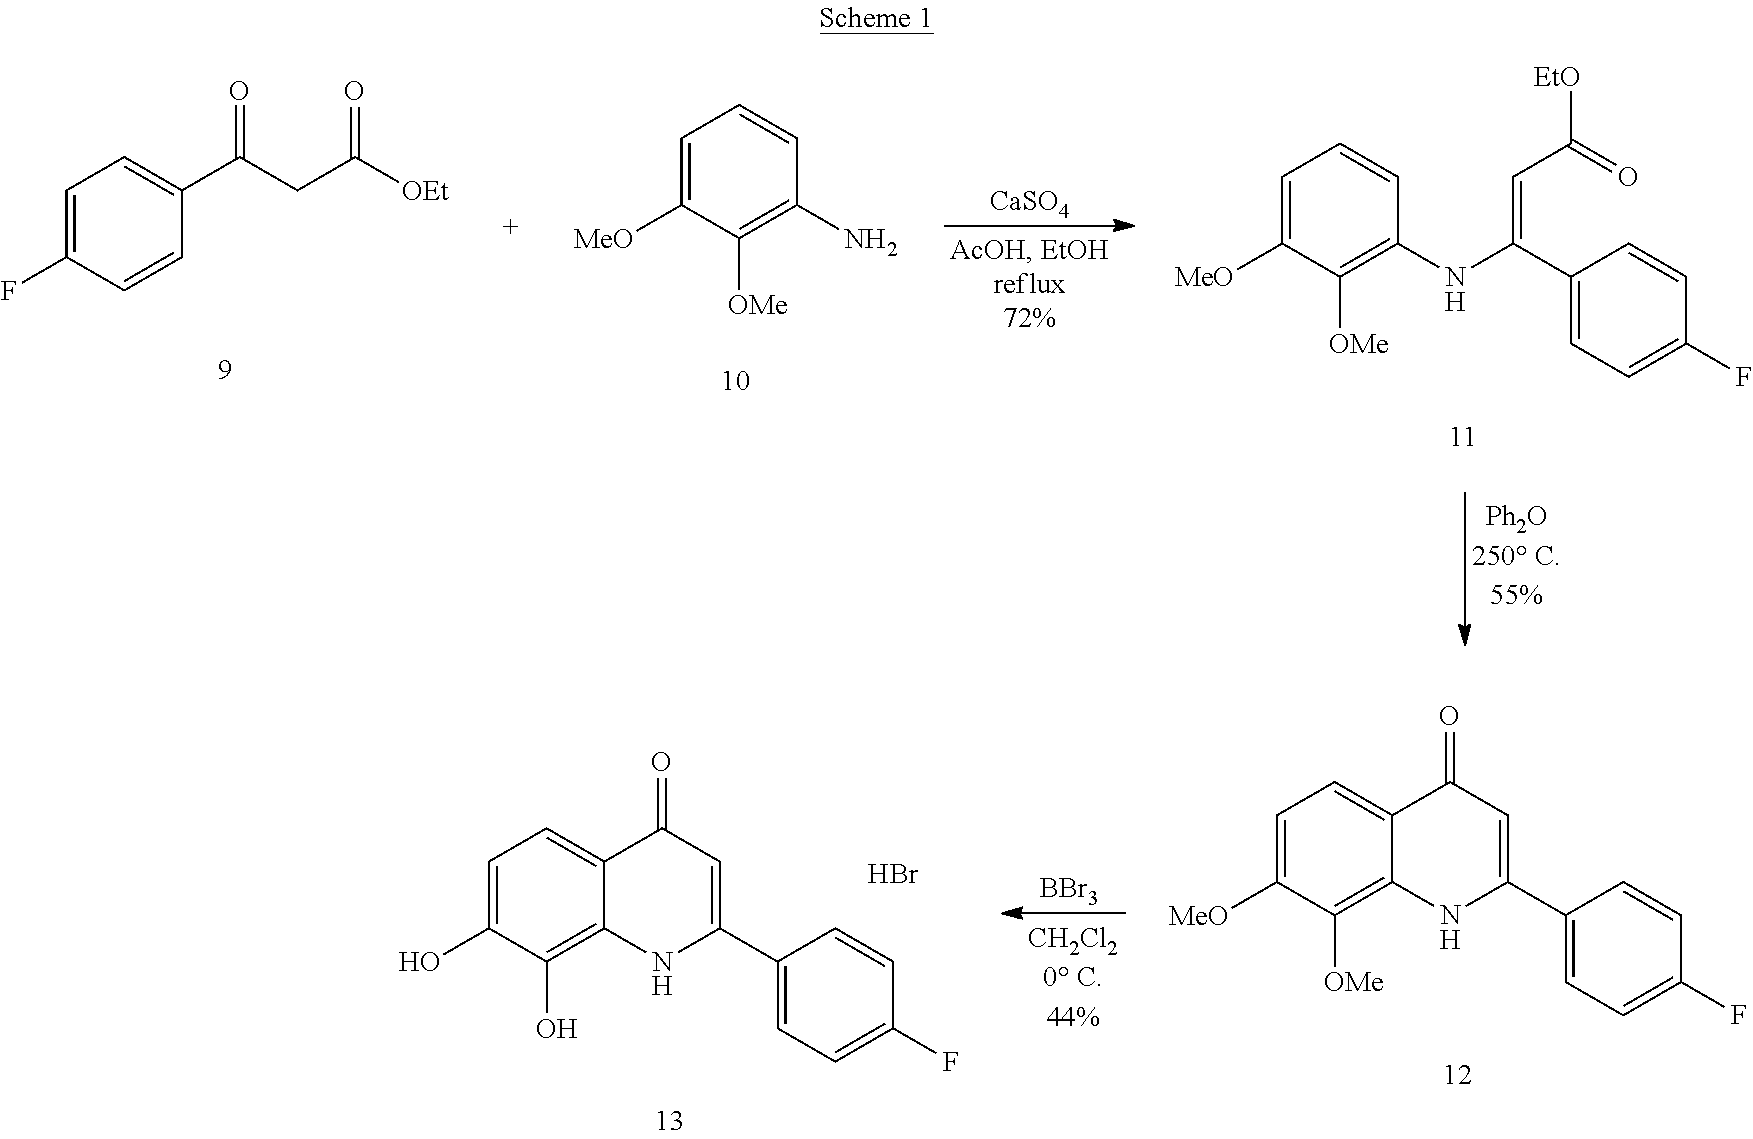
C1=C(F)C=CC(C(CC([OEt])=O)=O)=C1.C1=C([MeO])C([OMe])=C(N)C=C1.[CaSO4].C1=C([MeO])C([OMe])=C(NC(C2=CC=C(F)C=C2)=CC([EtO])=O)C=C1.C1=C([MeO])C([OMe])=C2C(=C1)C(=O)C=C(C1=CC=C(F)C=C1)N2.[BBr3].C1=C(O)C(O)=C2C(=C1)C(=O)C=C(C1=CC=C(F)C=C1)N2.Br
